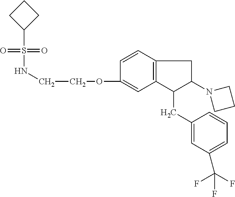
C(COC1=CC2=C(C=C1)CC(N1CCC1)C2CC1=CC(C(F)(F)F)=CC=C1)NS(=O)(=O)C1CCC1
